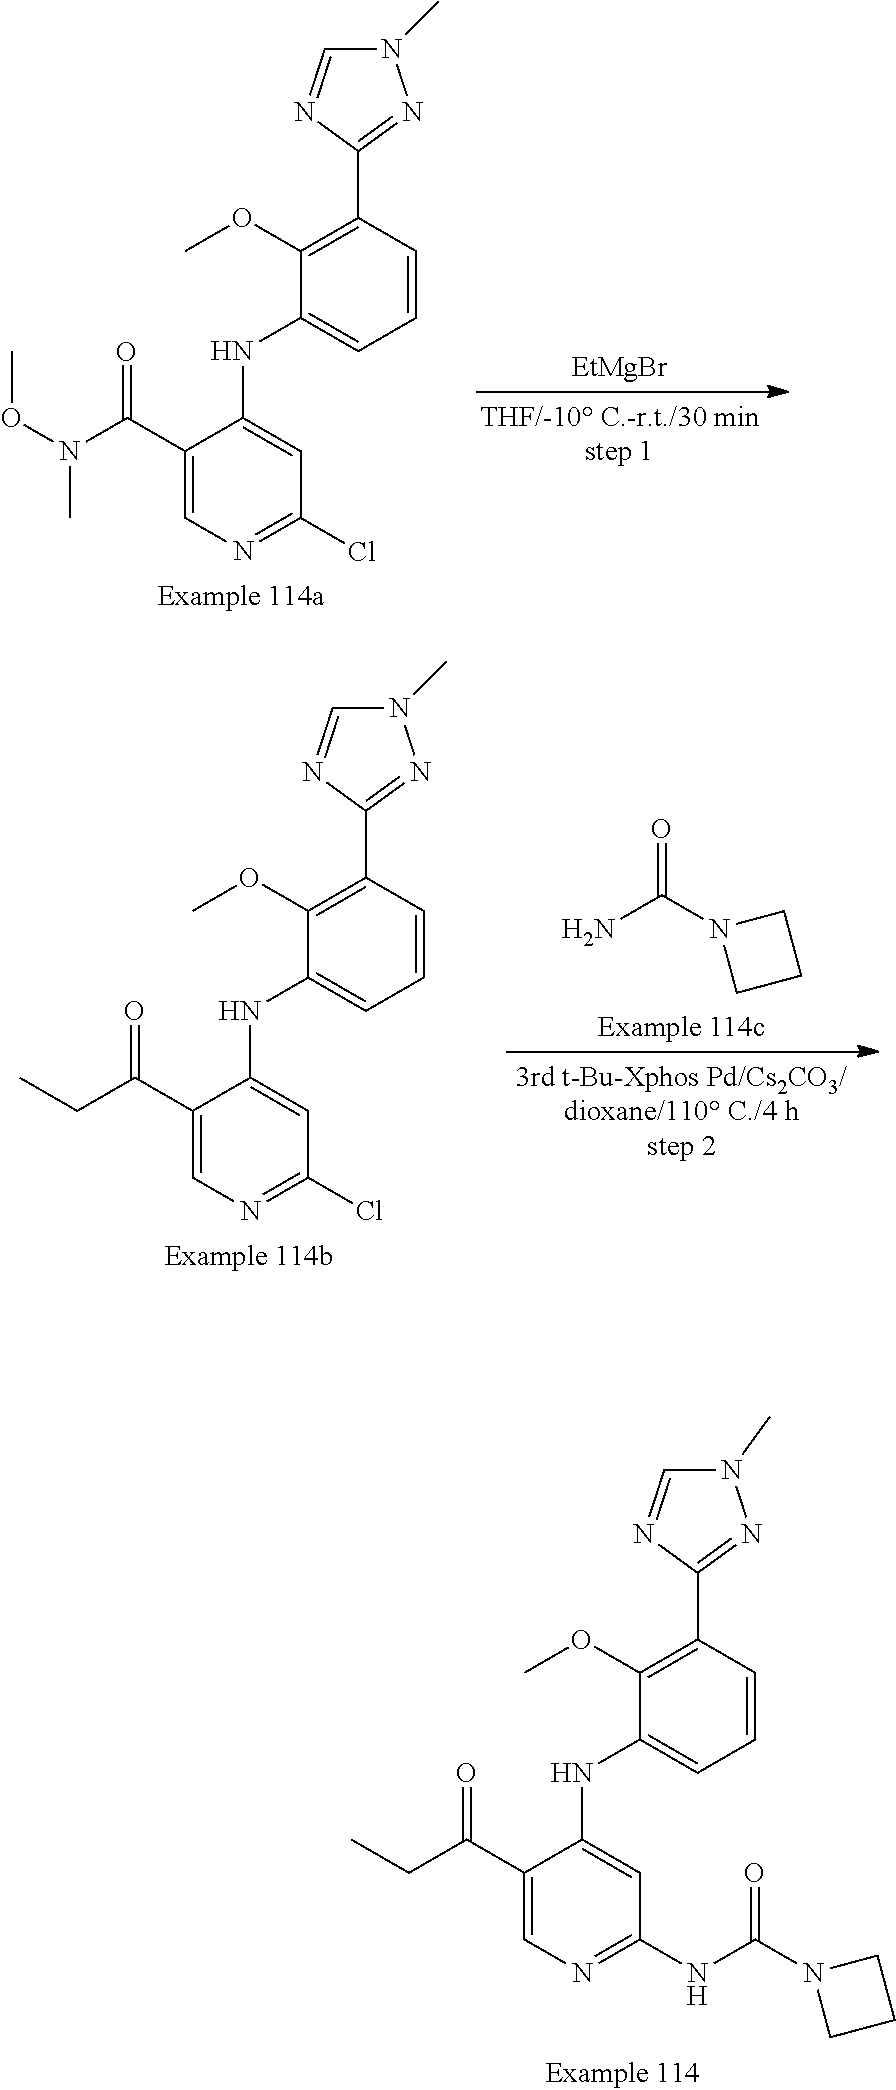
C1(OC)=C(C2=NN(C)C=N2)C=CC=C1NC1=CC(NC(N2CCC2)=O)=NC=C1C(CC)=O.C1(OC)=C(C2=NN(C)C=N2)C=CC=C1NC1=CC(Cl)=NC=C1C(N(OC)C)=O.[EtMgBr].C1(OC)=C(C2=NN(C)C=N2)C=CC=C1NC1=CC(Cl)=NC=C1C(CC)=O.O=C(N1CCC1)N
